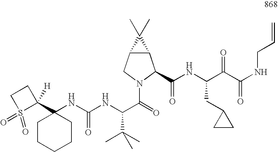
C1CCCCC1(C1([H])S(=O)(=O)CC1)NC(NC(C(C)(C)C)C(=O)N1C(C(=O)NC(C(C(NCC=C)=O)=O)CC2CC2)C2C(C1)C2(C)C)=O
